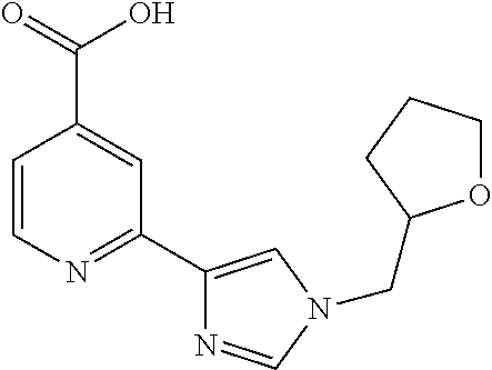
C1=CN=C(C2=CN(CC3OCCC3)C=N2)C=C1C(=O)O
